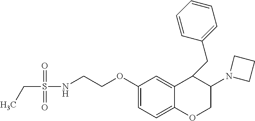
C1(OCCNS(CC)(=O)=O)=CC=C2C(=C1)C(CC1=CC=CC=C1)C(N1CCC1)CO2
